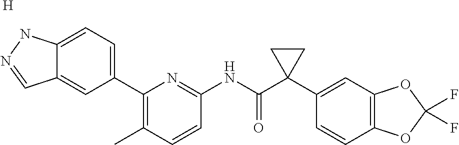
C1(C2=CC=C3C(=C2)C=NN3)=C(C)C=CC(NC(C2(C3=CC4=C(C=C3)OC(F)(F)O4)CC2)=O)=N1.[H]
